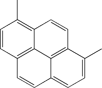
C1=CC2=C3C(=C1C)C=CC1=C3C(=CC=C1C)C=C2
